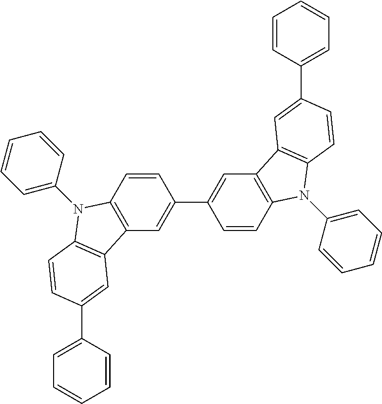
C12=C(C=CC(C3=CC4=C(C=C3)N(C3=CC=CC=C3)C3=C4C=C(C4=CC=CC=C4)C=C3)=C1)N(C1=CC=CC=C1)C1=C2C=C(C2=CC=CC=C2)C=C1
